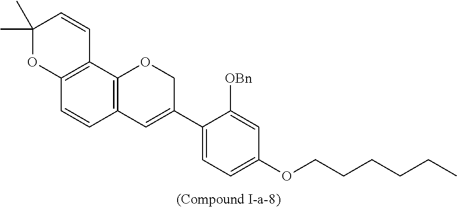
C12=C(C3=C(C=C1)C=C(C1=CC=C(OCCCCCC)C=C1[OBn])CO3)C=CC(C)(C)O2
